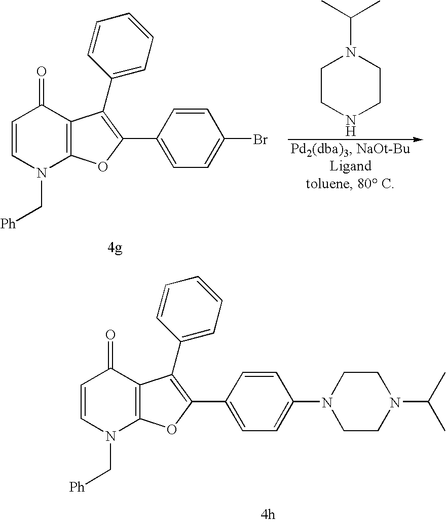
N1(C[Ph])C2=C(C(=O)C=C1)C(C1=CC=CC=C1)=C(C1=CC=C(Br)C=C1)O2.C1CNCCN1C(C)C.N1(C[Ph])C2=C(C(=O)C=C1)C(C1=CC=CC=C1)=C(C1=CC=C(N3CCN(C(C)C)CC3)C=C1)O2
